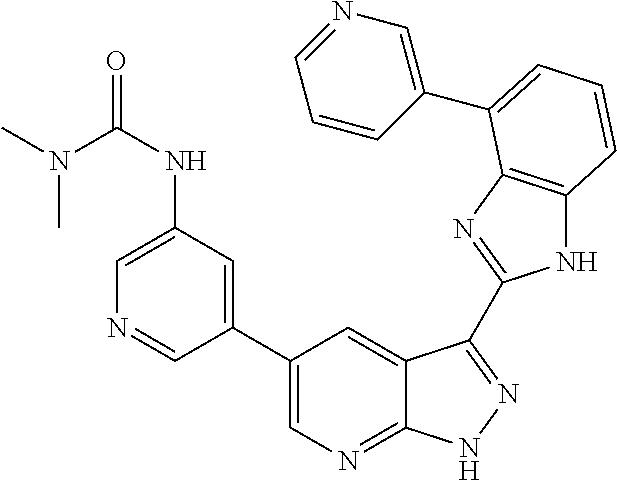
C1(C2=CN=C3C(=C2)C(C2=NC4=C(N2)C=CC=C4C2=CN=CC=C2)=NN3)=CC(NC(N(C)C)=O)=CN=C1
